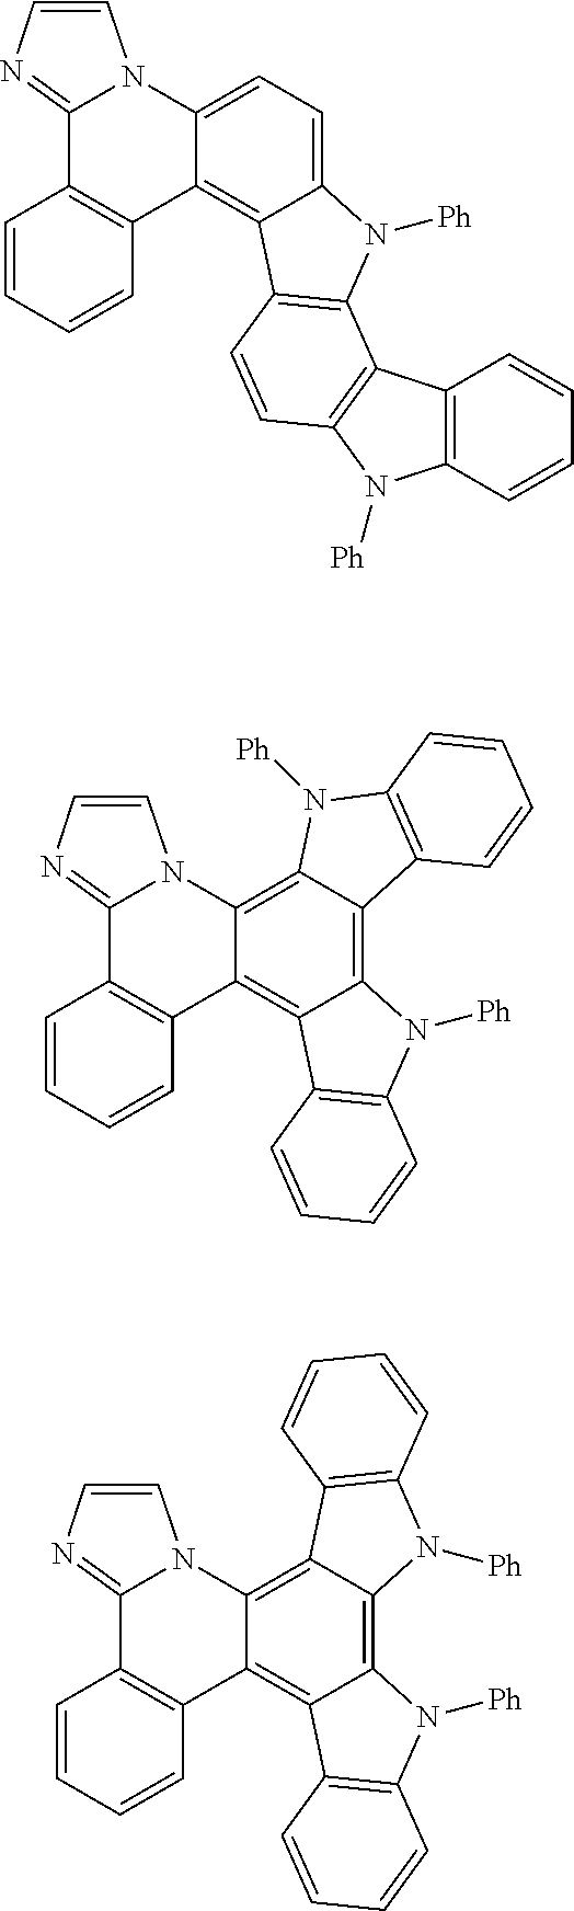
C12=CC=C3C(=C1C1=C(N2[Ph])C2=C(C=C1)N([Ph])C1=C2C=CC=C1)C1=C(C2=NC=CN32)C=CC=C1.C12=C3C(=C4C(=C1C1=C(N2[Ph])C=CC=C1)C1=C(C2=NC=CN42)C=CC=C1)N([Ph])C1=C3C=CC=C1.C12=C3C(=C4C(=C1C1=C(N2[Ph])C=CC=C1)C1=C(C2=NC=CN42)C=CC=C1)C1=C(N3[Ph])C=CC=C1
